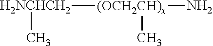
[H2NCHCH2]([(OCH2CH)x](C)N)C
